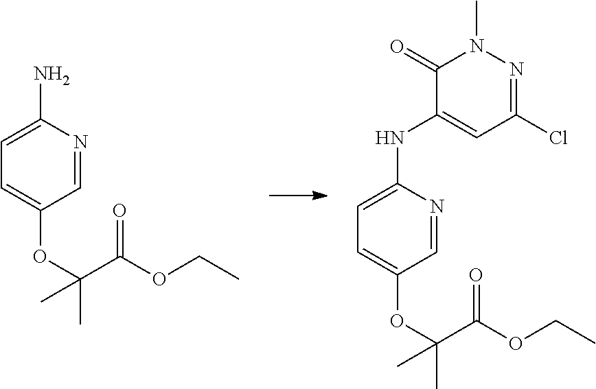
C1=C(OC(C(OCC)=O)(C)C)C=NC(N)=C1.C1=C(OC(C(OCC)=O)(C)C)C=NC(NC2=CC(Cl)=NN(C)C2=O)=C1
